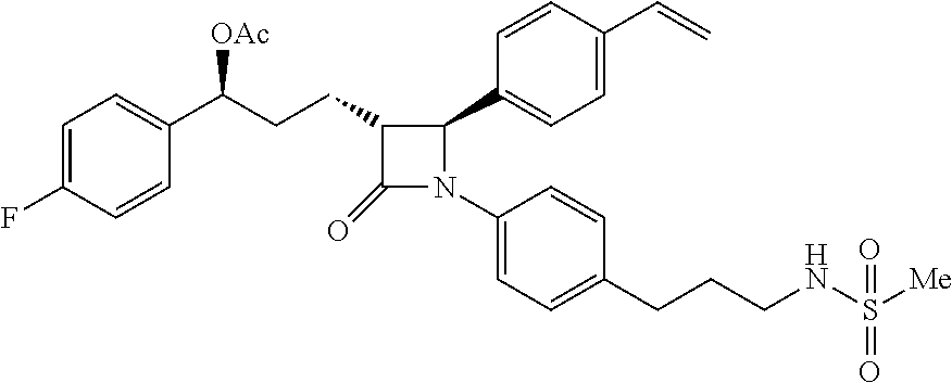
C1(=O)C(CCC(C2=CC=C(F)C=C2)[OAc])C(C2=CC=C(C=C)C=C2)N1C1=CC=C(CCCNS([Me])(=O)=O)C=C1
